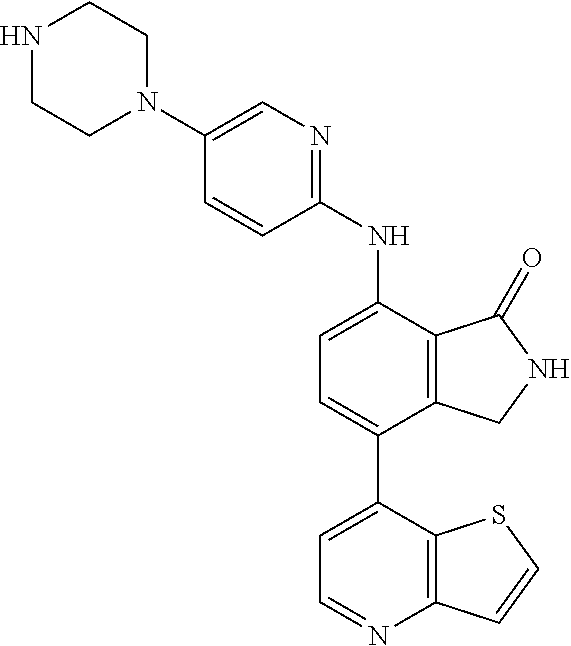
C1(N2CCNCC2)=CN=C(NC2=CC=C(C3=CC=NC4=C3SC=C4)C3=C2C(=O)NC3)C=C1
